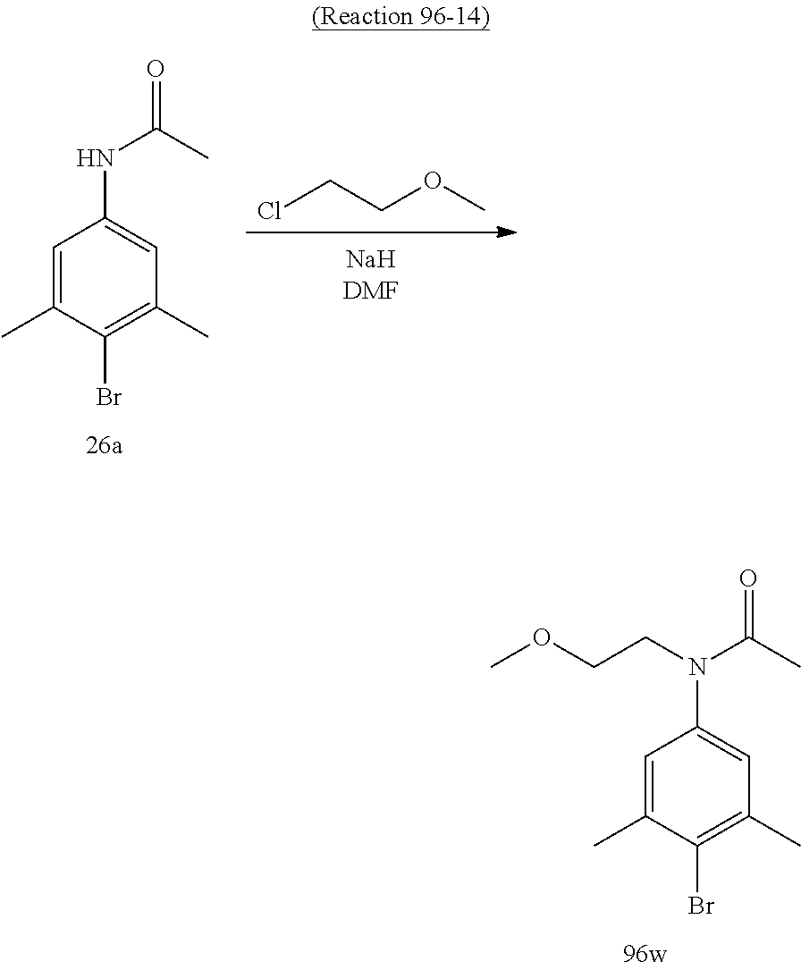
ClCCOC.C1=C(C)C(Br)=C(C)C=C1NC(=O)C.C1=C(C)C(Br)=C(C)C=C1N(C(=O)C)CCOC
